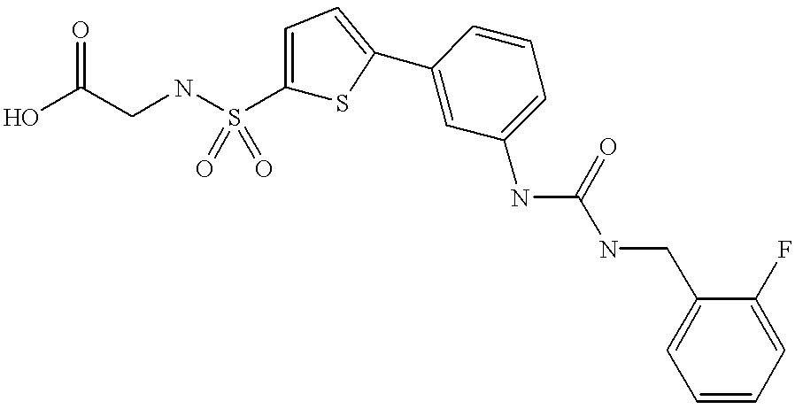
C1(NC(NCC2=CC=CC=C2F)=O)=CC=CC(C2=CC=C(S(NCC(O)=O)(=O)=O)S2)=C1
